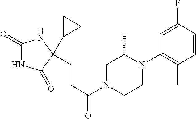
C1(=O)NC(=O)C(C2CC2)(CCC(N2CCN(C3=C(C)C=CC(F)=C3)C(C)C2)=O)N1
